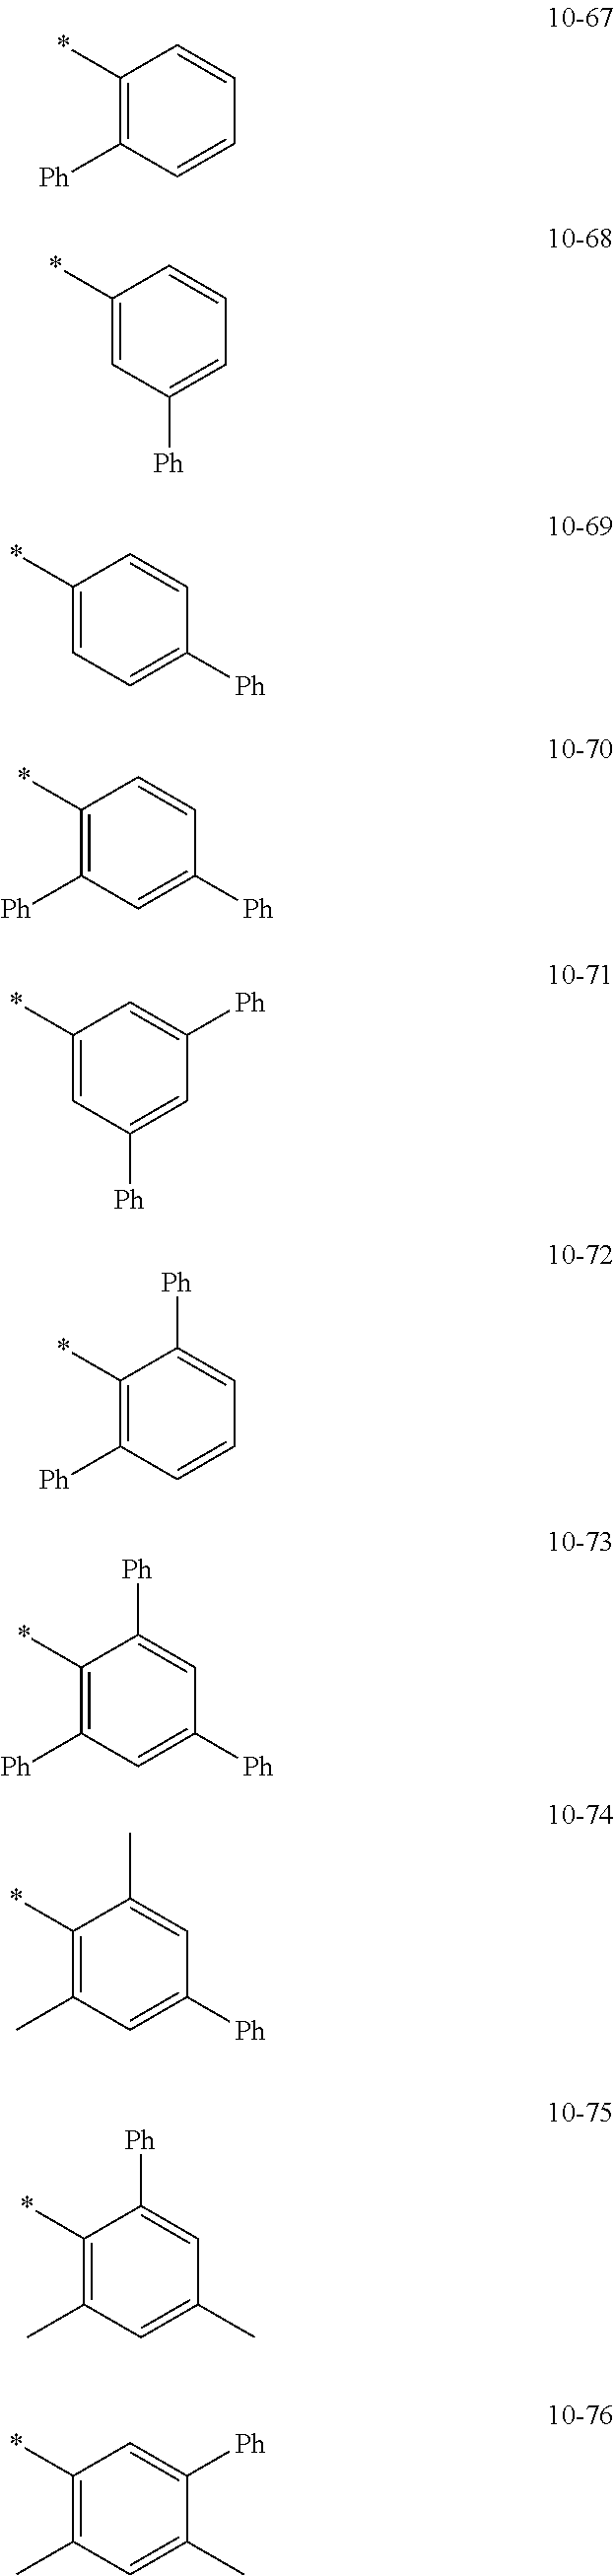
C1(*)=C([Ph])C=CC=C1.C1(*)=CC([Ph])=CC=C1.C1(*)=CC=C([Ph])C=C1.C1(*)=C([Ph])C=C([Ph])C=C1.C1(*)=CC([Ph])=CC([Ph])=C1.C1(*)=C([Ph])C=CC=C1[Ph].C1(*)=C([Ph])C=C([Ph])C=C1[Ph].C1(*)=C(C)C=C([Ph])C=C1C.C1(*)=C(C)C=C(C)C=C1[Ph].C1(*)=C(C)C=C(C)C([Ph])=C1
